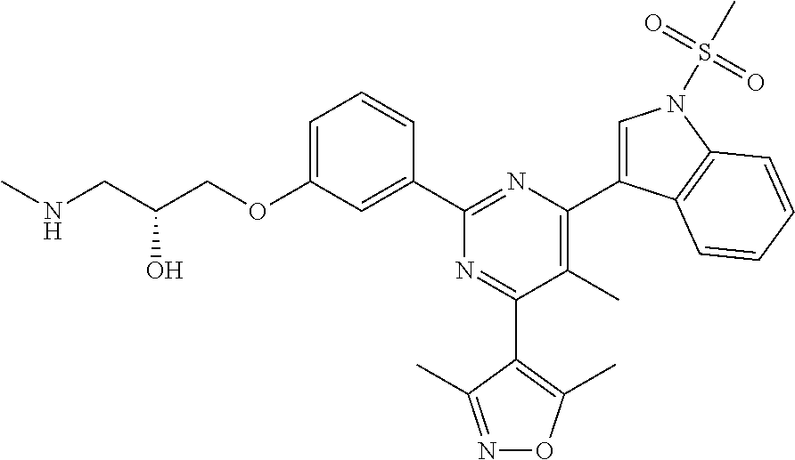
C1=C(OCC(CNC)O)C=C(C2=NC(C3=CN(S(C)(=O)=O)C4=C3C=CC=C4)=C(C)C(C3=C(C)ON=C3C)=N2)C=C1
